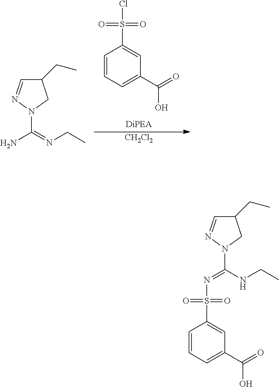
C1=CC=C(C(=O)O)C=C1S(=O)(=O)Cl.[CH2Cl2].C1=NN(C(=NCC)N)CC1CC.C1=CC=C(C(=O)O)C=C1S(=O)(=O)N=C(NCC)N1CC(CC)C=N1
